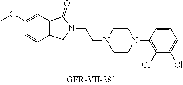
C1(OC)=CC2=C(C=C1)CN(CCN1CCN(C3=C(Cl)C(Cl)=CC=C3)CC1)C2=O
